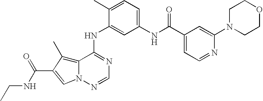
C12=C(C)C(C(NCC)=O)=CN1N=CN=C2NC1=CC(NC(C2=CC=NC(N3CCOCC3)=C2)=O)=CC=C1C
